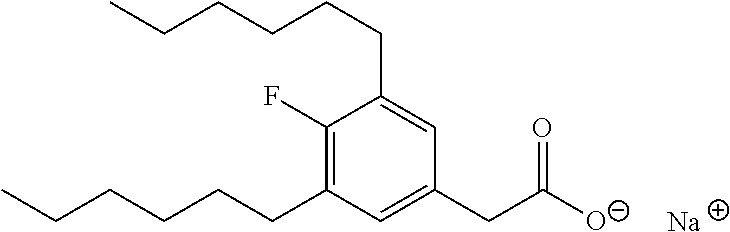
C1(F)=C(CCCCCC)C=C(CC([O-])=O)C=C1CCCCCC.[Na]
